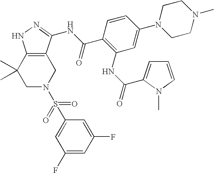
C1N(S(=O)(=O)C2=CC(F)=CC(F)=C2)CC2=C(C1(C)C)NN=C2NC(C1=C(NC(=O)C2=CC=CN2C)C=C(N2CCN(C)CC2)C=C1)=O
